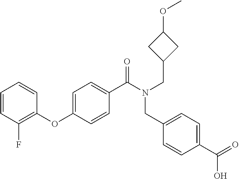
C1=CC(F)=C(OC2=CC=C(C(N(CC3CC(OC)C3)CC3=CC=C(C(=O)O)C=C3)=O)C=C2)C=C1
